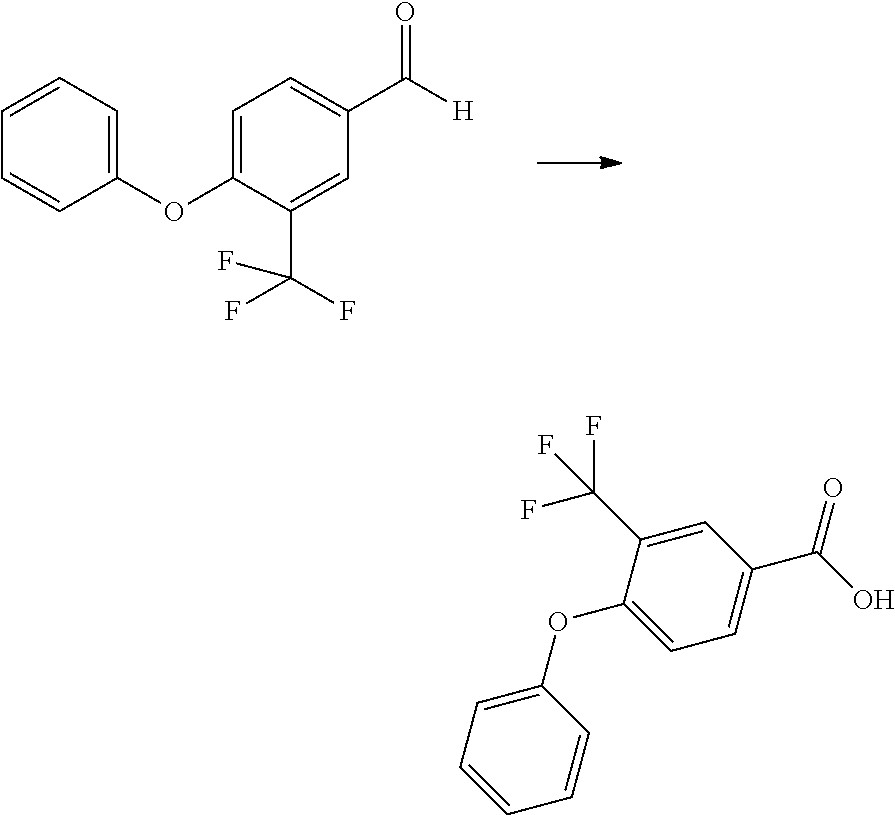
C1=CC=C(OC2=CC=C(C([H])=O)C=C2C(F)(F)F)C=C1.C1(C(F)(F)F)=CC(C(O)=O)=CC=C1OC1=CC=CC=C1
